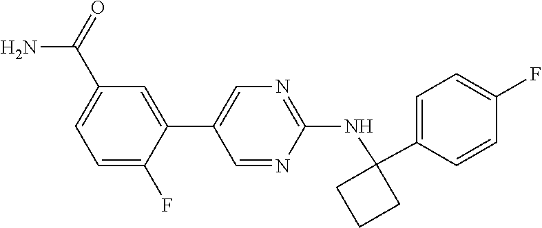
C1(C(=O)N)=CC=C(F)C(C2=CN=C(NC3(C4=CC=C(F)C=C4)CCC3)N=C2)=C1
